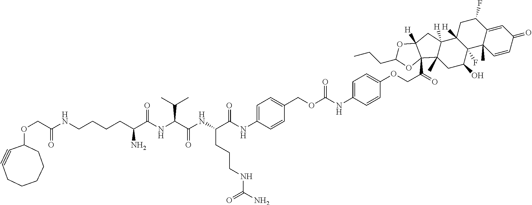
C1=CC(=O)C=C2C1(C)C1(F)C([H])(CC2F)C2([H])C(C)(CC1O)C1(C(=O)COC3=CC=C(NC(OCC4=CC=C(NC(C(NC(C(NC(=O)C(N)CCCCNC(COC5C#CCCCCC5)=O)C(C)C)=O)CCCNC(N)=O)=O)C=C4)=O)C=C3)C([H])(C2)OC(CCC)O1
